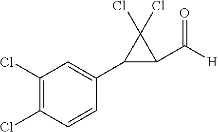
C1(Cl)=C(Cl)C=CC(C2C(C([H])=O)C2(Cl)Cl)=C1
